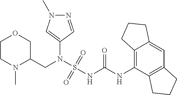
C1(N(S(NC(NC2=C3C(=CC4=C2CCC4)CCC3)=O)(=O)=O)CC2COCCN2C)=CN(C)N=C1
